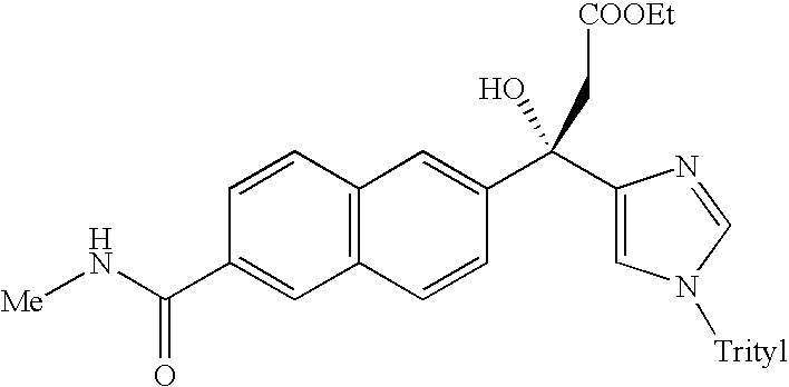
C12=C(C=CC(C(N[Me])=O)=C1)C=C(C(C1=CN([Trityl])C=N1)(O)C[COOEt])C=C2
